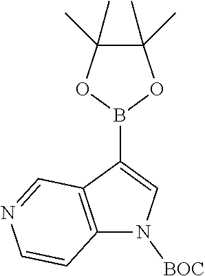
C12=C(C(B3OC(C)(C)C(C)(C)O3)=CN1[BOC])C=NC=C2
